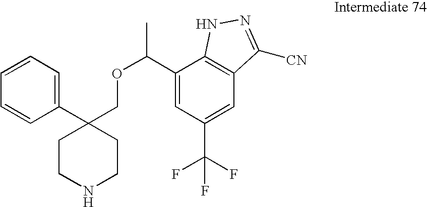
C1(C(OCC2(C3=CC=CC=C3)CCNCC2)C)=CC(C(F)(F)F)=CC2=C1NN=C2[CN]
